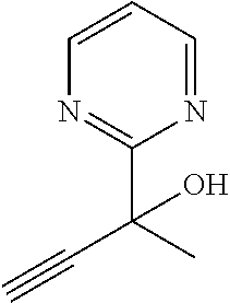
C1=CC=NC(C(C)(C#C)O)=N1
